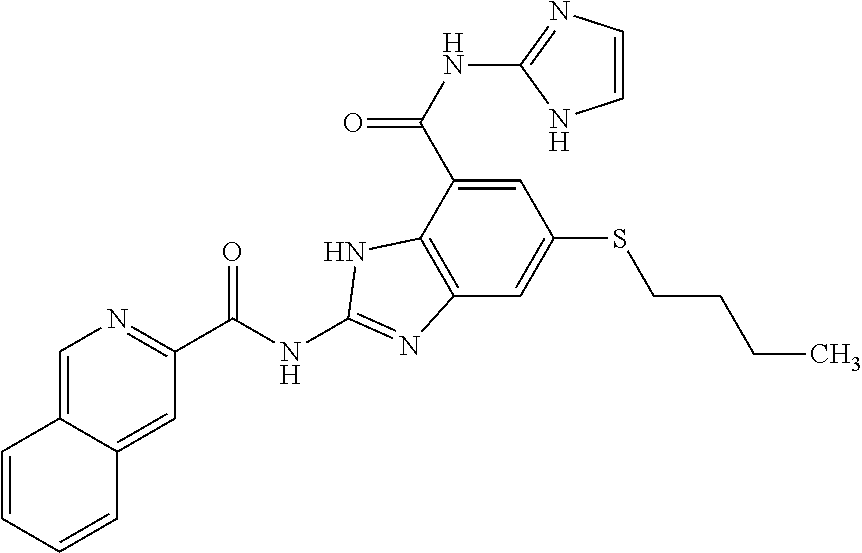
C12=CN=C(C(NC3=NC4=C(C(C(NC5=NC=CN5)=O)=CC(SCCCC)=C4)N3)=O)C=C1C=CC=C2
